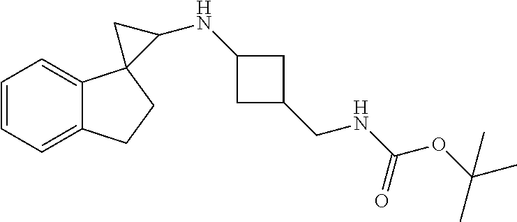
C1=CC=C2C(=C1)CCC21C(NC2CC(CNC(OC(C)(C)C)=O)C2)C1
